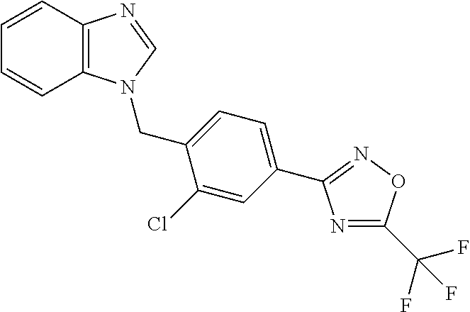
C12=C(N(CC3=CC=C(C4=NOC(C(F)(F)F)=N4)C=C3Cl)C=N1)C=CC=C2
